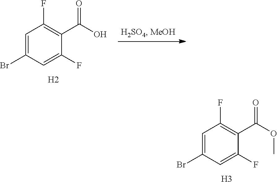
C1=C(Br)C=C(F)C(C(O)=O)=C1F.[H2].C1=C(Br)C=C(F)C(C(OC)=O)=C1F.[H3]
